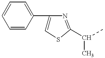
C1=CC(C2=CSC(C(C)C)=N2)=CC=C1
